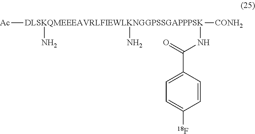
[DLSKQMEEEAVRLFIEWLKNGGPSSGAPPPSK]([Ac])([CONH2])(N)(N)NC(=O)C1=CC=C([18F])C=C1
